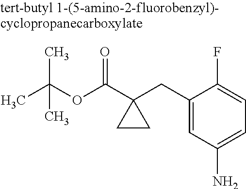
CC(OC(C1(CC2=CC(N)=CC=C2F)CC1)=O)(C)C
